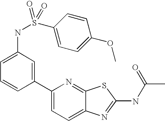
C1(C2=CC(NS(C3=CC=C(OC)C=C3)(=O)=O)=CC=C2)=CC=C2C(=N1)SC(NC(C)=O)=N2
